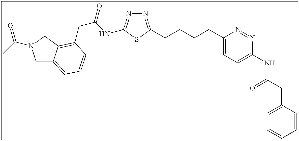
C1C2=CC=CC(CC(=O)NC3=NN=C(CCCCC4=CC=C(NC(CC5=CC=CC=C5)=O)N=N4)S3)=C2CN1C(C)=O
